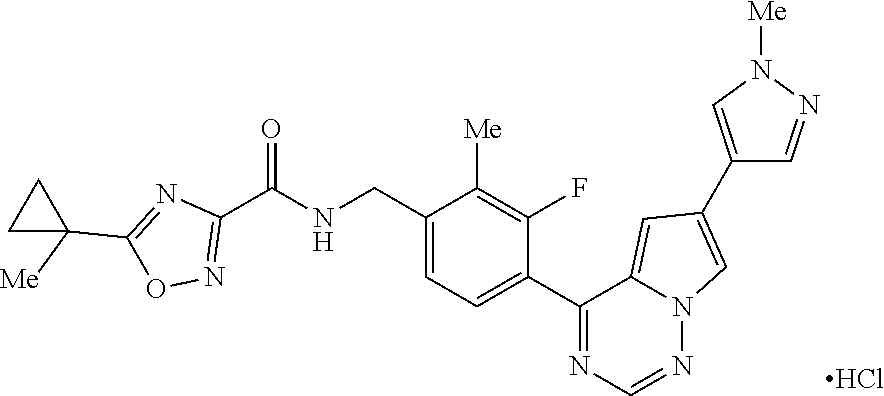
C1(C(NCC2=CC=C(C3=NC=NN4C3=CC(C3=CN([Me])N=C3)=C4)C(F)=C2[Me])=O)=NOC(C2([Me])CC2)=N1.Cl
